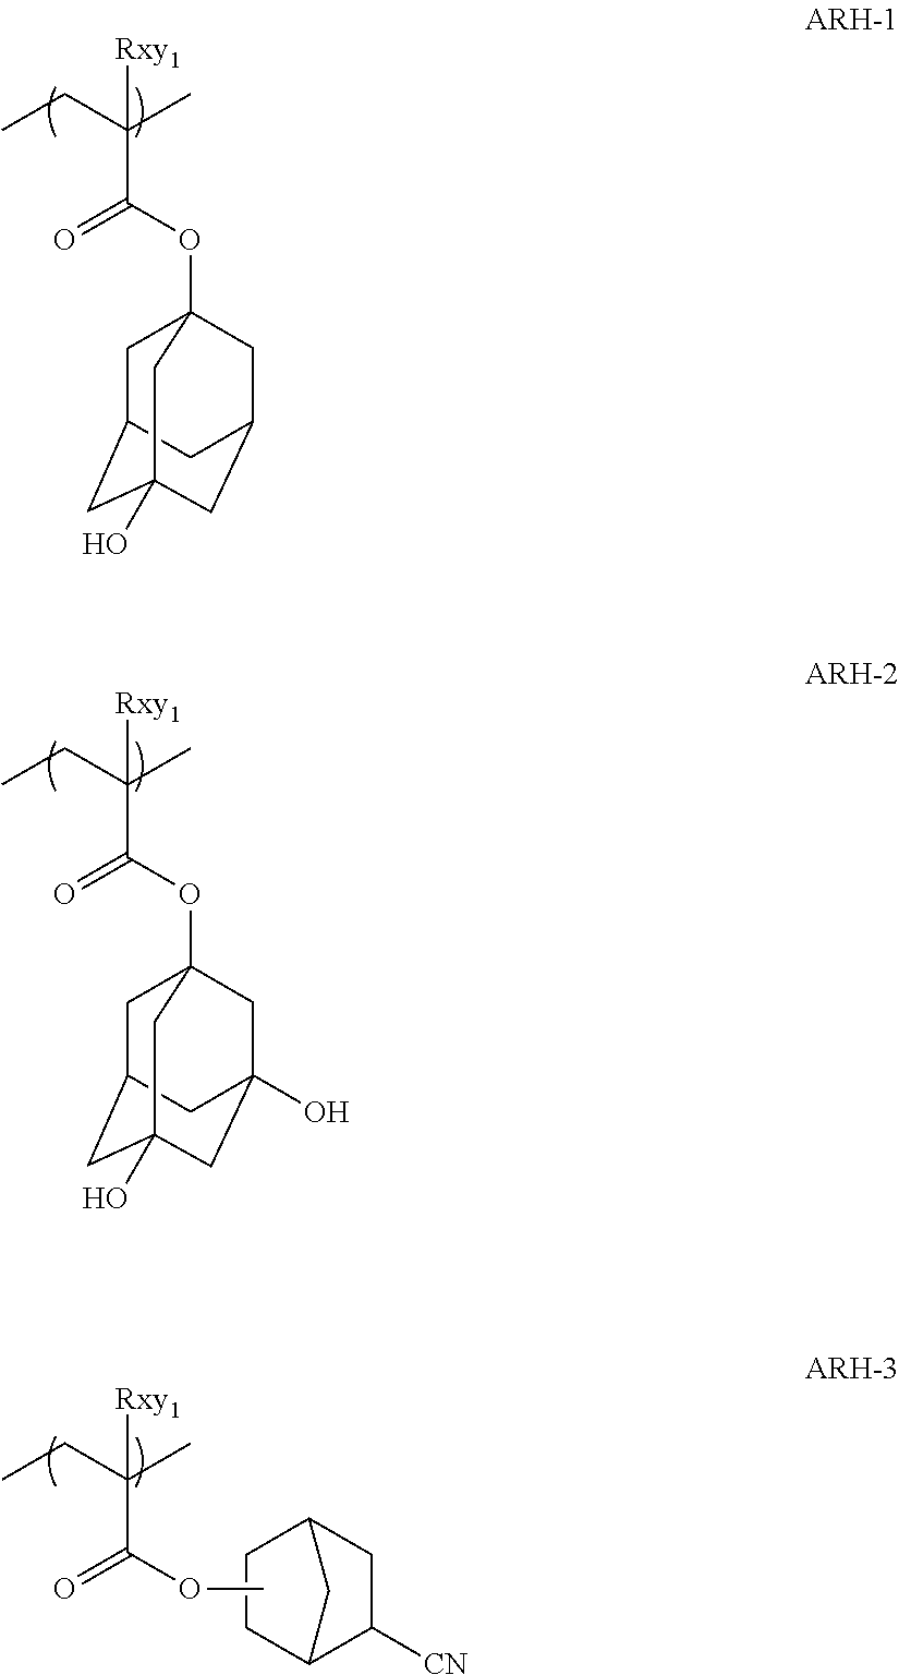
[Rxy1]C(C)(CC)C(OC12CC3CC(O)(CC(C1)C3)C2)=O.[Rxy1]C(C)(CC)C(OC12CC3CC(O)(CC(O)(C1)C3)C2)=O.[Rxy1]C(C)(CC)C(OC)=O.[CN]C1C2CCC(C1)C2
